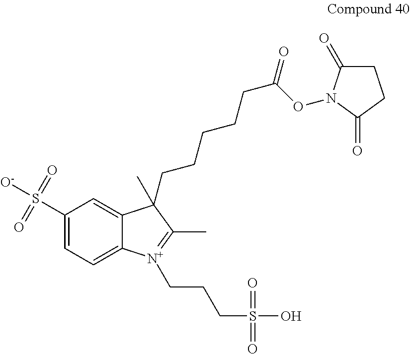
C1(S([O-])(=O)=O)=CC=C2C(=C1)C(C)(CCCCCC(=O)ON1C(=O)CCC1=O)C(C)=[N+]2CCCS(O)(=O)=O
